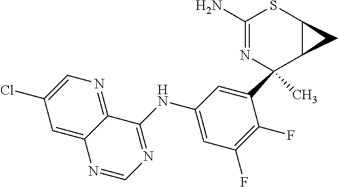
C1(NC2=CC(F)=C(F)C(C3(C)N=C(N)SC4C3C4)=C2)=NC=NC2=CC(Cl)=CN=C12
